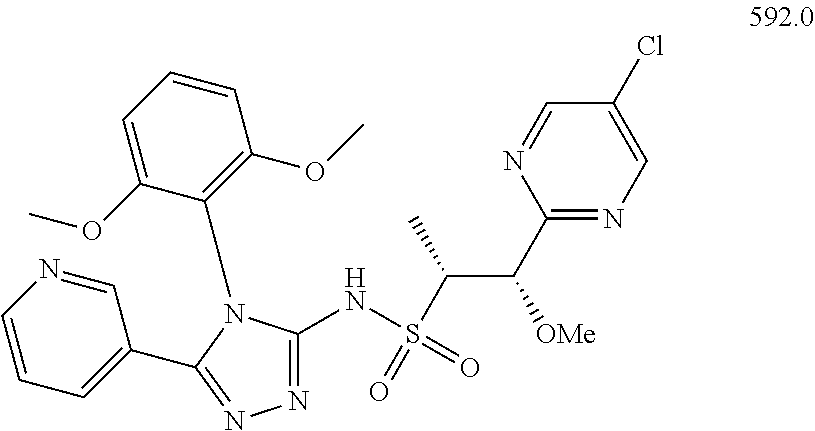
N1=C(NS(C(C(C2=NC=C(Cl)C=N2)[OMe])C)(=O)=O)N(C2=C(OC)C=CC=C2OC)C(C2=CC=CN=C2)=N1
